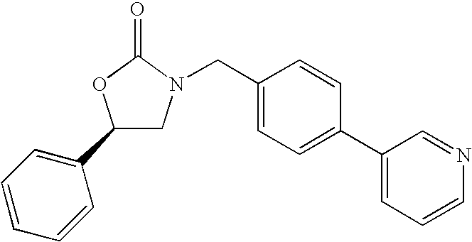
C1(C2=CC=CC=C2)CN(CC2=CC=C(C3=CC=CN=C3)C=C2)C(=O)O1
